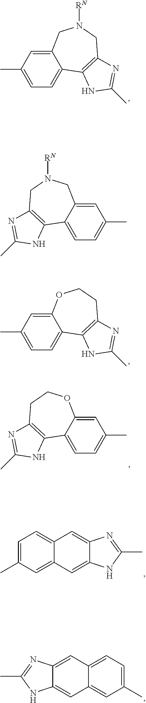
C12=CC(C)=CC=C1C1=C(CN([RN])C2)N=C(C)N1.C12=CC(C)=CC=C1C1=C(CN([RN])C2)N=C(C)N1.C12=CC(C)=CC=C1C1=C(CCO2)N=C(C)N1.C12=CC(C)=CC=C1C1=C(CCO2)N=C(C)N1.C1=C(C)C=C2C(=C1)C=C1C(=C2)NC(C)=N1.C1=C(C)C=C2C(=C1)C=C1C(=C2)NC(C)=N1
